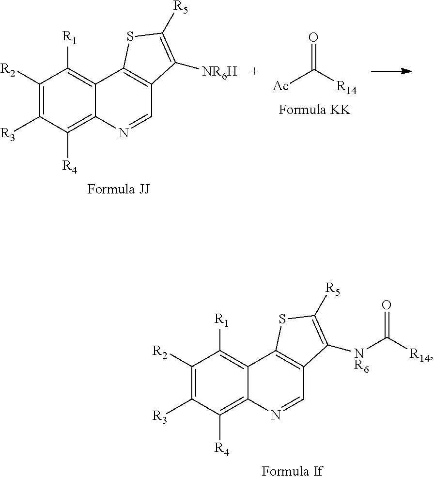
C1([R2])=C([R3])C([R4])=C2C(=C1[R1])C1=C(C=N2)C([NR6H])=C([R5])S1.C([Ac])([R14])=O.C1([R2])=C([R3])C([R4])=C2C(=C1[R1])C1=C(C=N2)C([NR6]C([R14])=O)=C([R5])S1
